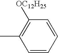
CC1=C([OC12H25])C=CC=C1
